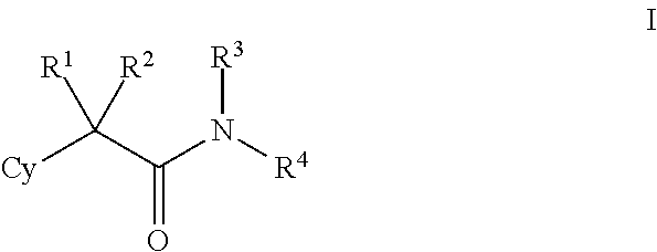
[Cy]C(C(N([R4])[R3])=O)([R1])[R2]
